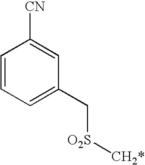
C1=CC=C(C[O2S][CH2*])C=C1[CN]
